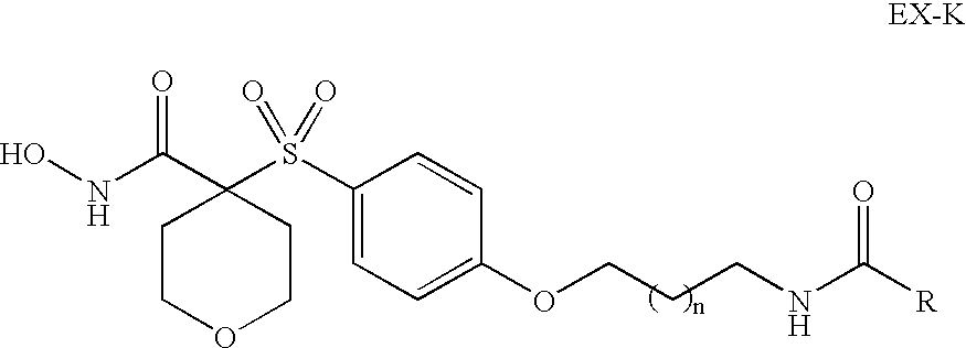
C1COCCC1(C(NO)=O)S(C1=CC=C(OCCCNC([R])=O)C=C1)(=O)=O
